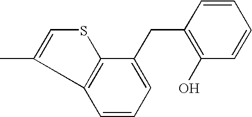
C(C1=C(O)C=CC=C1)C1=CC=CC2=C1SC=C2C
